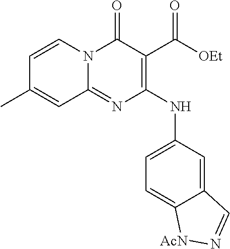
C1=CN2C(=NC(NC3=CC=C4C(=C3)C=N[AcN]4)=C(C([OEt])=O)C2=O)C=C1C
